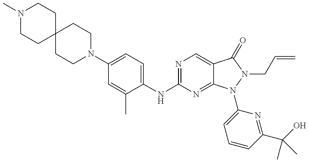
N1(C)CCC2(CC1)CCN(C1=CC=C(NC3=NC=C4C(=N3)N(C3=CC=CC(C(O)(C)C)=N3)N(CC=C)C4=O)C(C)=C1)CC2
